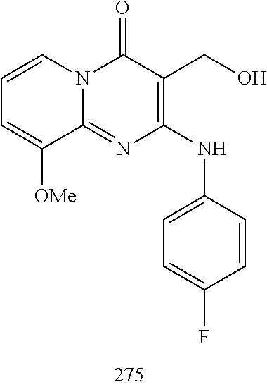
C1=CC=C([OMe])C2=NC(NC3=CC=C(F)C=C3)=C(CO)C(=O)N12
